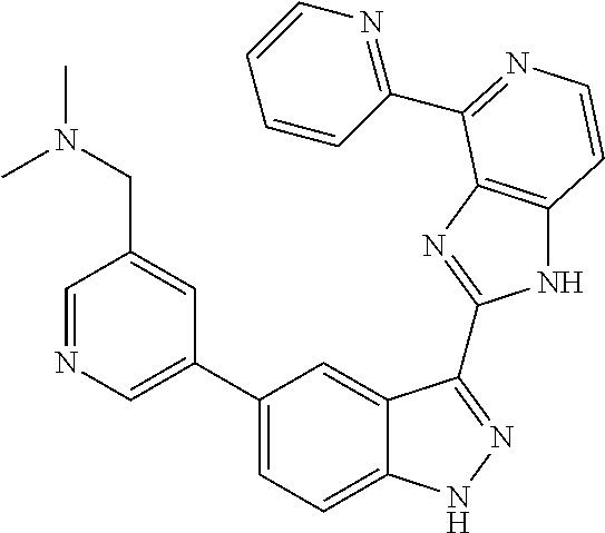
C1(C2=CN=CC(CN(C)C)=C2)=CC=C2C(=C1)C(C1=NC3=C(N1)C=CN=C3C1=NC=CC=C1)=NN2
